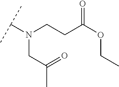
C(CC(OCC)=O)N(C(C)C)CC(C)=O
